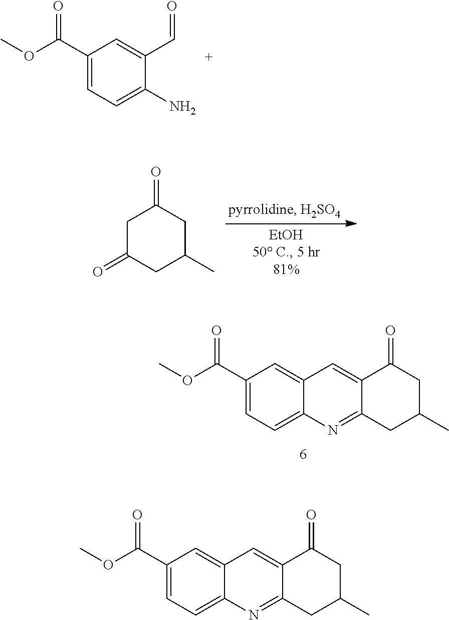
O(C)C(C1=CC=C(N)C(C=O)=C1)=O.C1C(=O)CC(=O)CC1C.C1(C(OC)=O)=CC=C2C(=C1)C=C1C(=N2)CC(C)CC1=O.C1(C(OC)=O)=CC=C2C(=C1)C=C1C(=N2)CC(C)CC1=O
